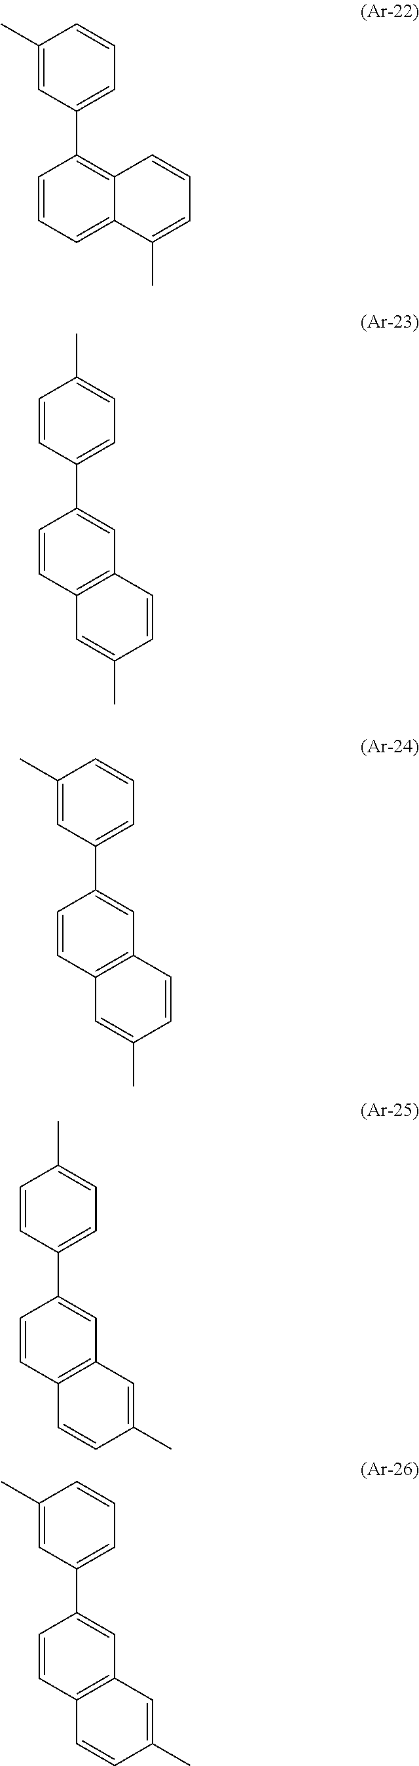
C1(C)=CC(C2=C3C(=CC=C2)C(C)=CC=C3)=CC=C1.C1=CC(C2=CC3=C(C=C2)C=C(C)C=C3)=CC=C1C.C1(C)=CC(C2=CC3=C(C=C2)C=C(C)C=C3)=CC=C1.C1=CC(C2=CC3=C(C=C2)C=CC(C)=C3)=CC=C1C.C1(C)=CC(C2=CC3=C(C=C2)C=CC(C)=C3)=CC=C1
